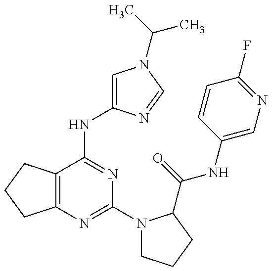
C12=C(C(NC3=CN(C(C)C)C=N3)=NC(N3CCCC3C(=O)NC3=CN=C(F)C=C3)=N1)CCC2
